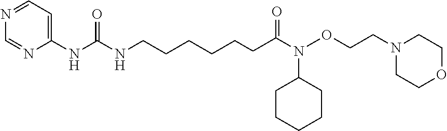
C1(NC(NCCCCCCC(N(C2CCCCC2)OCCN2CCOCC2)=O)=O)=CC=NC=N1
